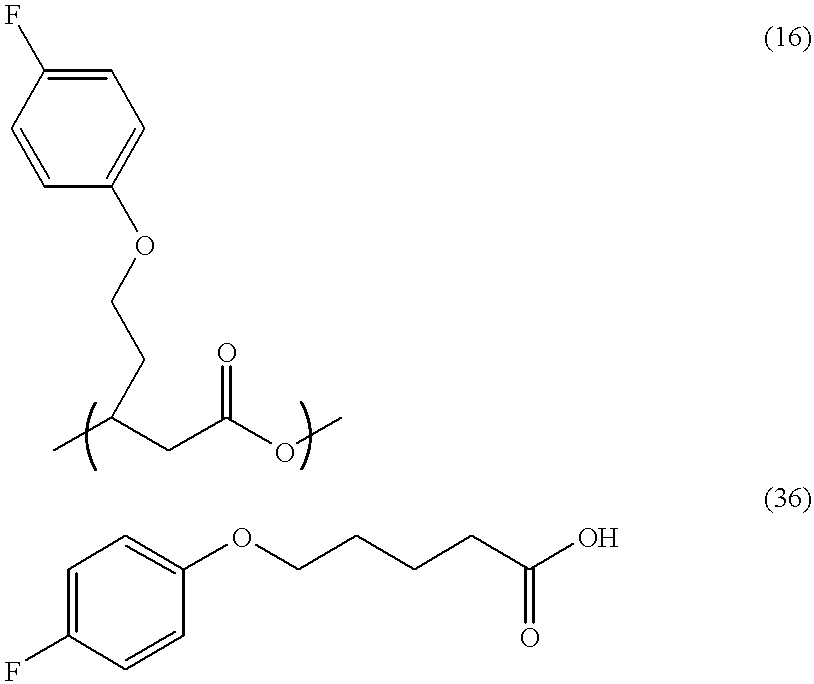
C1=C(F)C=CC(OCCC(C)CC(OC)=O)=C1.C1=C(F)C=CC(OCCCCC(O)=O)=C1
